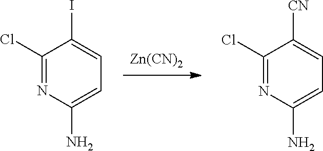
[Zn(CN)2].NC1=CC=C(I)C(Cl)=N1.NC1=CC=C([CN])C(Cl)=N1
